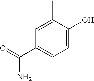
C1(C)=CC(C(=O)N)=CC=C1O
